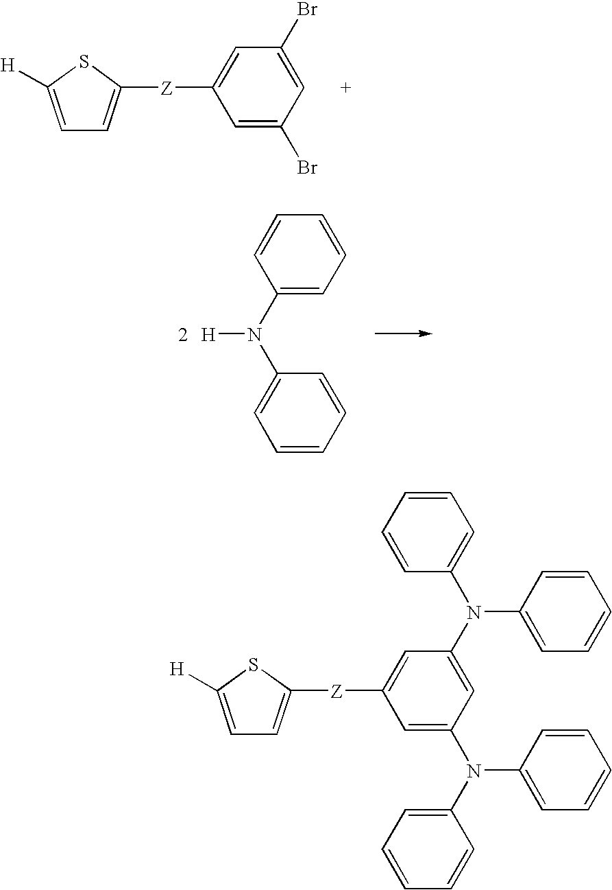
C1=C([H])SC([Z]C2=CC(Br)=CC(Br)=C2)=C1.C1=CC(N(C2=CC=CC=C2)[H])=CC=C1.C1=C([H])SC([Z]C2=CC(N(C3=CC=CC=C3)C3=CC=CC=C3)=CC(N(C3=CC=CC=C3)C3=CC=CC=C3)=C2)=C1
